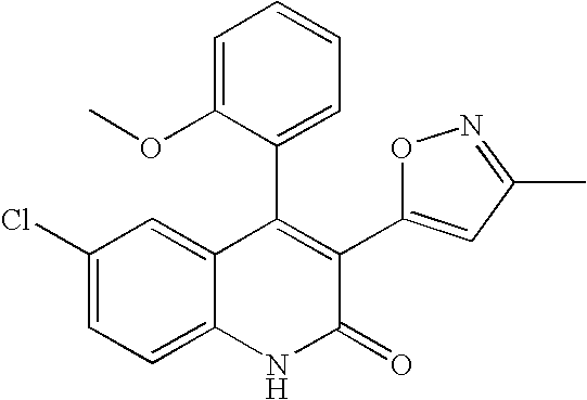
C1(Cl)=CC=C2C(=C1)C(C1=CC=CC=C1OC)=C(C1=CC(C)=NO1)C(=O)N2
